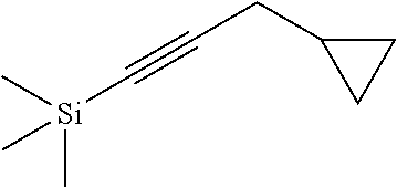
C[Si](C)(C#CCC1CC1)C
